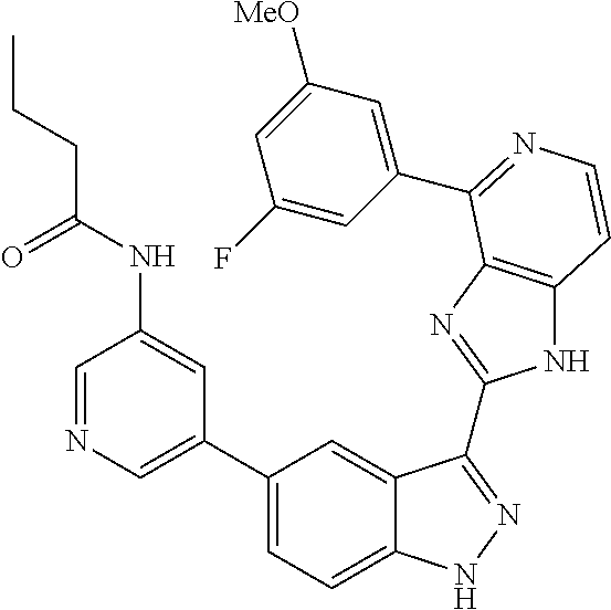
C1=C(C2=CC=C3C(=C2)C(C2=NC4=C(N2)C=CN=C4C2=CC([MeO])=CC(F)=C2)=NN3)C=C(NC(CCC)=O)C=N1
